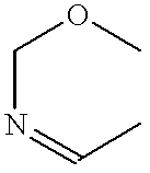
C(N=CC)OC
